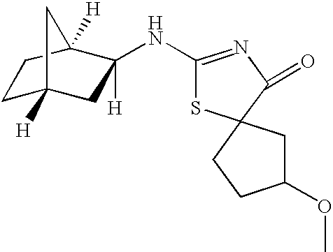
C1C2([H])CC(NC3=NC(=O)C4(S3)CC(OC)CC4)([H])C([H])(C1)C2
